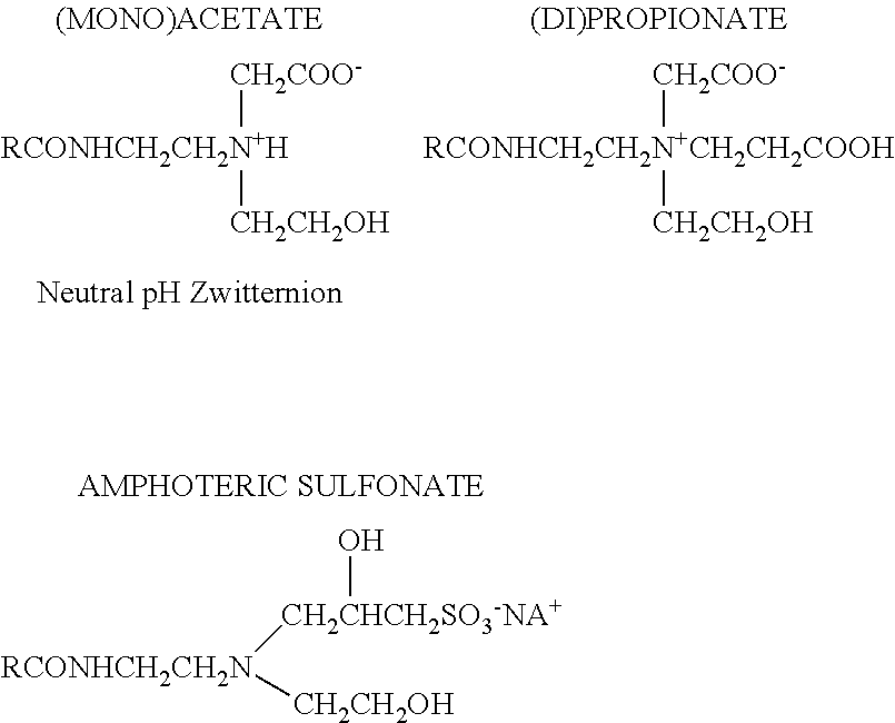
[RCONHCH2CH2N]([CH2CHCH2SO3-NA+]O)[CH2CH2OH].[RCONHCH2CH2N+H]([CH2COO-])[CH2CH2OH].[RCONHCH2CH2N+CH2CH2COOH]([CH2COO-])[CH2CH2OH]
